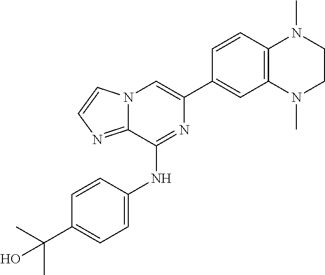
C1(C2=CC3=C(C=C2)N(C)CCN3C)=CN2C(=NC=C2)C(NC2=CC=C(C(C)(C)O)C=C2)=N1
